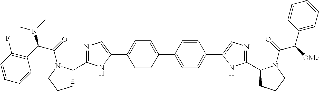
C1=CC(F)=C(C(C(=O)N2C(C3=NC=C(C4=CC=C(C5=CC=C(C6=CN=C(C7CCCN7C(=O)C([OMe])C7=CC=CC=C7)N6)C=C5)C=C4)N3)CCC2)N(C)C)C=C1
